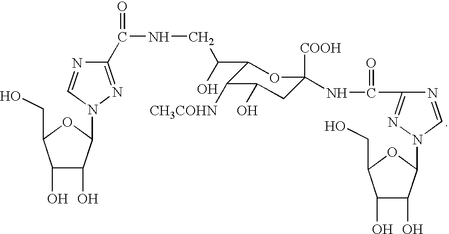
[COOH]C1(NC(=O)C2=NN(C3C(O)C(O)C(CO)O3)C=N2)CC(O)C([CH3COHN])C(C(O)CNC(C2=NN(C3C(O)C(O)C(CO)O3)C=N2)=O)O1
